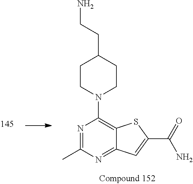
C1CN(C2=C3C(=NC(C)=N2)C=C(C(=O)N)S3)CCC1CCN
